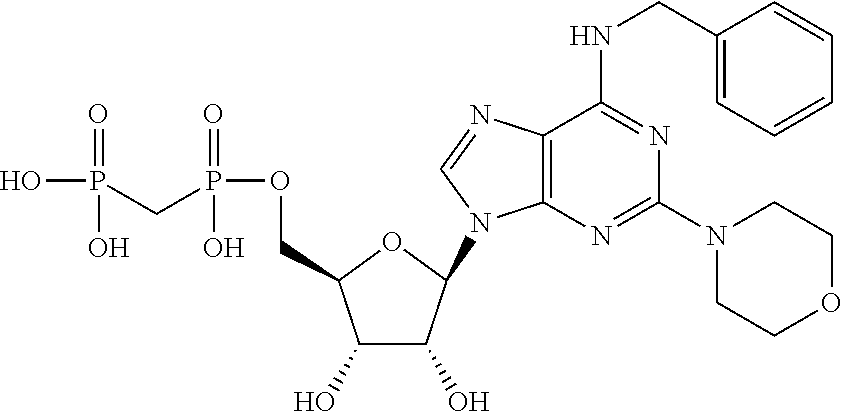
C1(O)C(O)C(N2C3=C(N=C2)C(NCC2=CC=CC=C2)=NC(N2CCOCC2)=N3)OC1COP(CP(O)(=O)O)(=O)O
